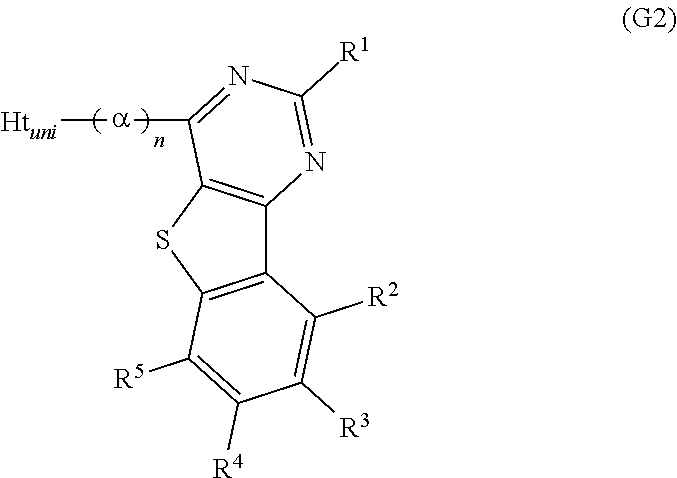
C12=C(SC3=C1N=C([R1])N=C3[a][Htuni])C([R5])=C([R4])C([R3])=C2[R2]
